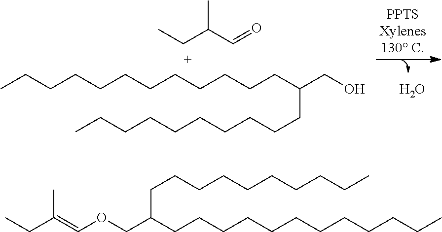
O.C(CCC(CO)CCCCCCCCCC)CCCCCCCCC.C(CC)(C)C=O.CCC(C)=COCC(CCCCCCCCCCCC)CCCCCCCCCC
